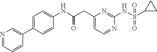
C1(CC(NC2=CC=C(C3=CN=CC=C3)C=C2)=O)=CC=NC(NS(C2CC2)(=O)=O)=N1
